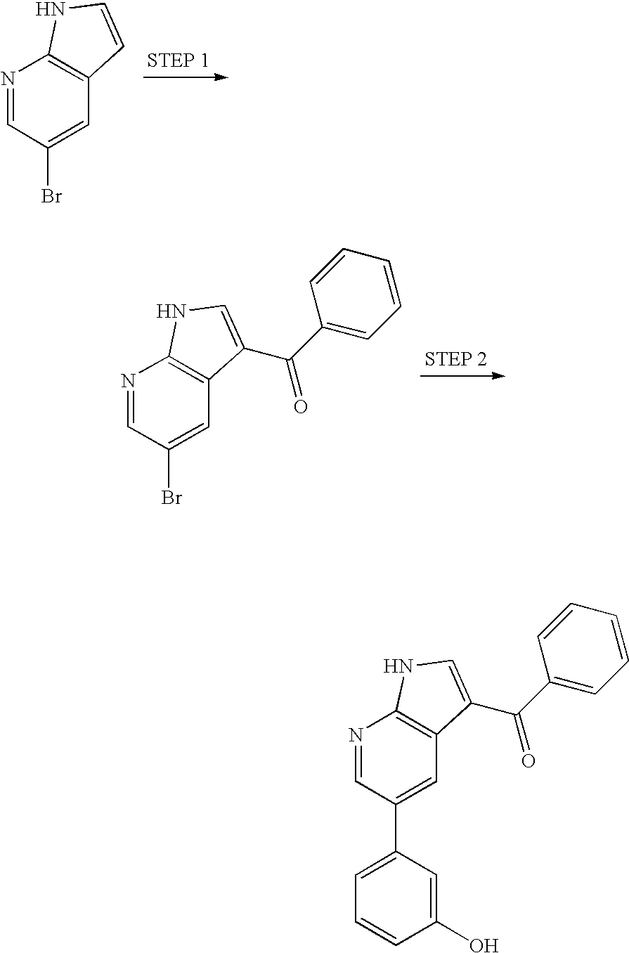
N1=CC(Br)=CC2=C1NC=C2.N1=CC(Br)=CC2=C1NC=C2C(C1=CC=CC=C1)=O.C1=C(C2=CC3=C(N=C2)NC=C3C(C2=CC=CC=C2)=O)C=C(O)C=C1
